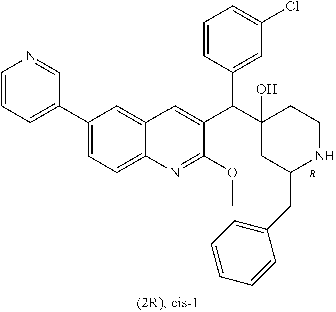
C1(C2=CC=CN=C2)=CC=C2C(=C1)C=C(C(C1(O)CC(CC3=CC=CC=C3)NCC1)C1=CC(Cl)=CC=C1)C(OC)=N2.[R]
